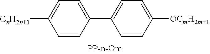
C1=C([CnH2n+1])C=CC(C2=CC=C([OCmH2m+1])C=C2)=C1
